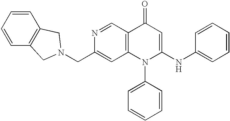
N1=CC2=C(C=C1CN1CC3=C(C=CC=C3)C1)N(C1=CC=CC=C1)C(NC1=CC=CC=C1)=CC2=O
